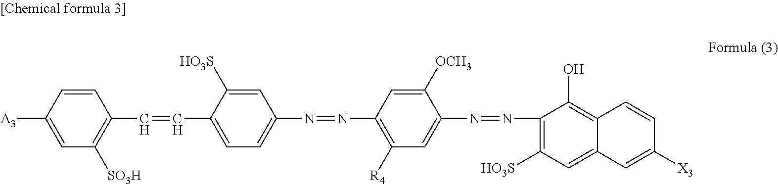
C1([SO3H])=C(C=CC2=CC=C(N=NC3=C([R4])C=C(N=NC4=C([HO3S])C=C5C(=C4O)C=CC([X3])=C5)C([OCH3])=C3)C=C2[HO3S])C=CC([A3])=C1
